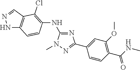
C1(NC2=C(Cl)C3=C(NN=C3)C=C2)=NC(C2=CC(OC)=C(C(=O)NC)C=C2)=NN1C
